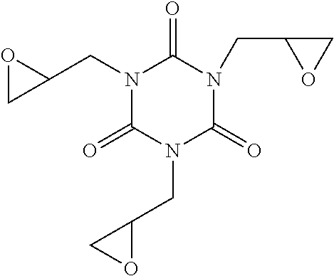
O1CC1CN1C(=O)N(CC2OC2)C(=O)N(CC2CO2)C1=O
